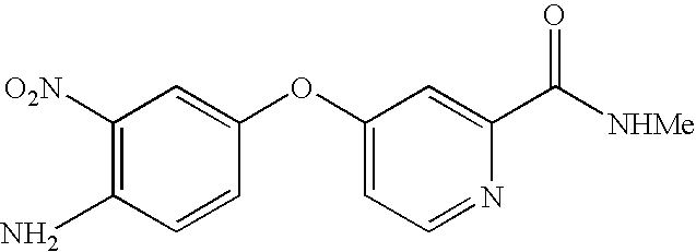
C1=CC(OC2=CC=NC(C([NHMe])=O)=C2)=CC([O2N])=C1N
